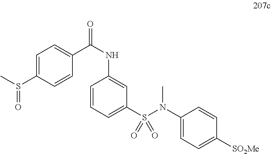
C1=CC=C(S(N(C2=CC=C([SO2Me])C=C2)C)(=O)=O)C=C1NC(C1=CC=C(S(C)=O)C=C1)=O
